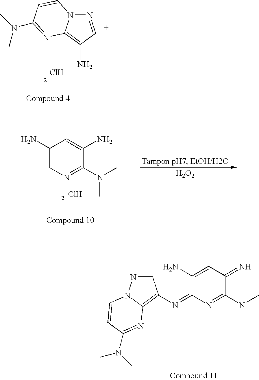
N1=CC(N)=C2N1C=CC(N(C)C)=N2.Cl.C1(N)=CN=C(N(C)C)C(N)=C1.Cl.[H2O2].C1(N)=CC(=N)C(N(C)C)=NC1=NC1=C2N(N=C1)C=CC(N(C)C)=N2
